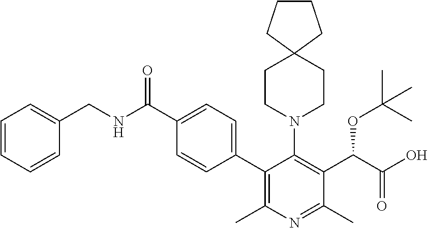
C1CCC2(C1)CCN(C1=C(C(C(O)=O)OC(C)(C)C)C(C)=NC(C)=C1C1=CC=C(C(NCC3=CC=CC=C3)=O)C=C1)CC2
